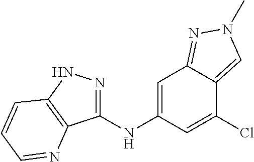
C1(NC2=CC3=NN(C)C=C3C(Cl)=C2)=NNC2=C1N=CC=C2
